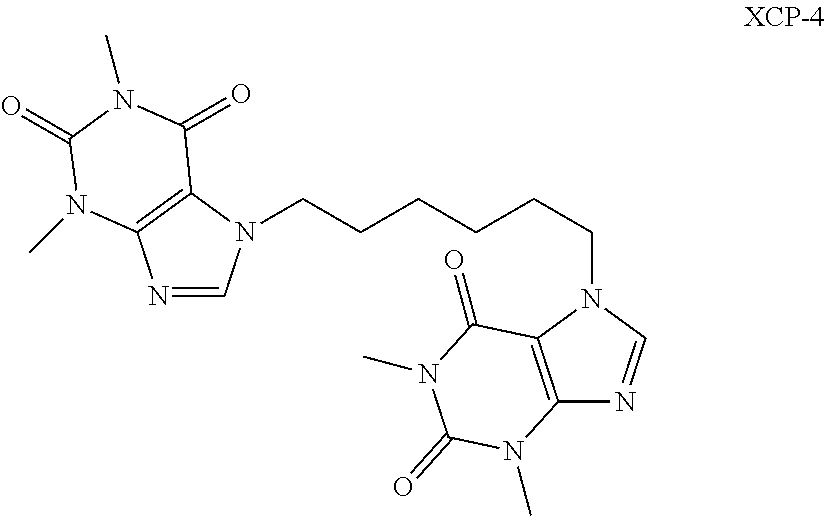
N1=CN(CCCCCCN2C=NC3=C2C(=O)N(C)C(=O)N3C)C2=C1N(C)C(=O)N(C)C2=O
